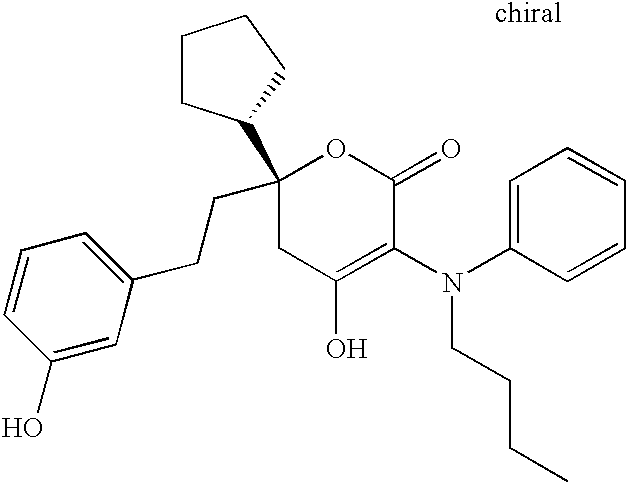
C1CC(C2(CCC3=CC=CC(O)=C3)CC(O)=C(N(C3=CC=CC=C3)CCCC)C(=O)O2)CC1
